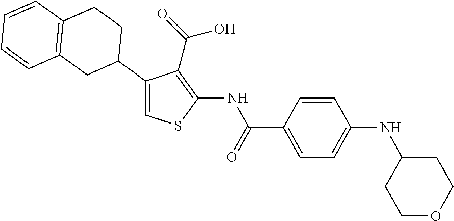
C1(C2CC3=C(CC2)C=CC=C3)=CSC(NC(C2=CC=C(NC3CCOCC3)C=C2)=O)=C1C(=O)O
